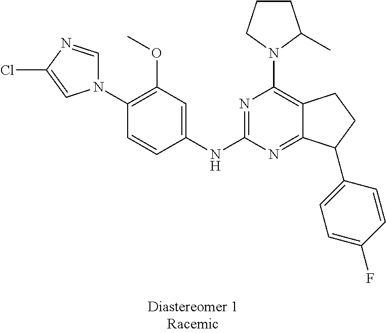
N1(C2=C(OC)C=C(NC3=NC(N4C(C)CCC4)=C4C(=N3)C(C3=CC=C(F)C=C3)CC4)C=C2)C=NC(Cl)=C1
